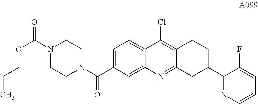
C1=C(C(N2CCN(C(=O)OCCC)CC2)=O)C=C2C(=C1)C(Cl)=C1C(=N2)CC(C2=NC=CC=C2F)CC1
